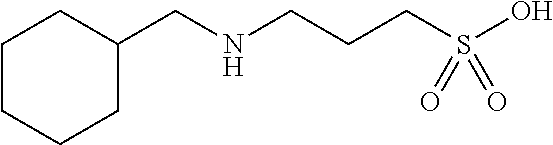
C1CCCC(CNCCCS(=O)(=O)O)C1
